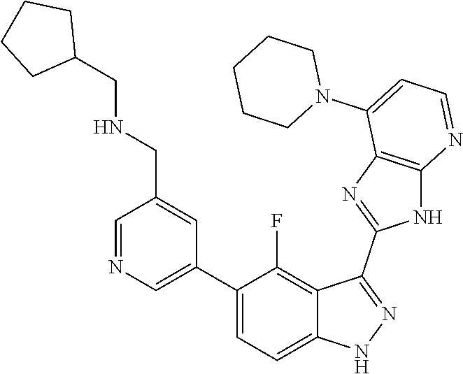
C1=NC=C(C2=CC=C3C(=C2F)C(C2=NC4=C(N2)N=CC=C4N2CCCCC2)=NN3)C=C1CNCC1CCCC1
